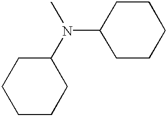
C1CCCCC1N(C1CCCCC1)C
